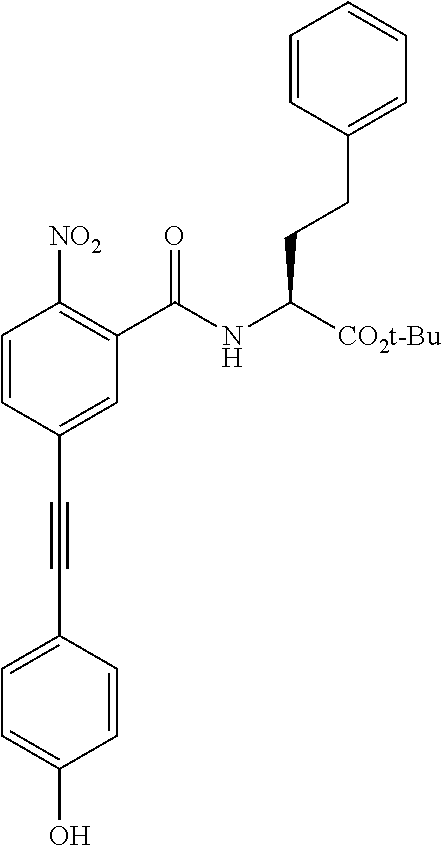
C1=CC(C#CC2=CC=C(O)C=C2)=CC(C(NC([CO2t-Bu])CCC2=CC=CC=C2)=O)=C1[NO2]
